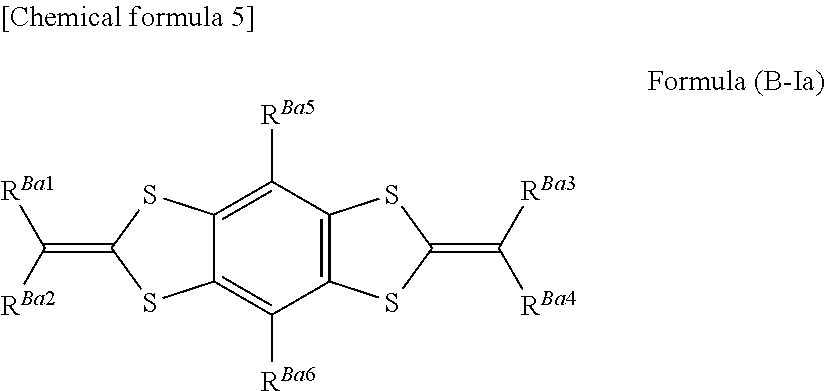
C12=C([RBa5])C3=C(C([RBa6])=C1SC(=C([RBa2])[RBa1])S2)SC(=C([RBa3])[RBa4])S3
